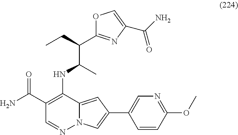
C(C(NC1=C(C(=O)N)C=NN2C1=CC(C1=CN=C(OC)C=C1)=C2)C)(CC)C1=NC(C(N)=O)=CO1
